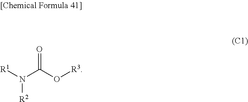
O=C(O[R3])N([R1])[R2]
